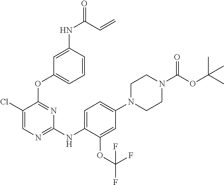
C1N(C(OC(C)(C)C)=O)CCN(C2=CC=C(NC3=NC=C(Cl)C(OC4=CC=CC(NC(=O)C=C)=C4)=N3)C(OC(F)(F)F)=C2)C1
